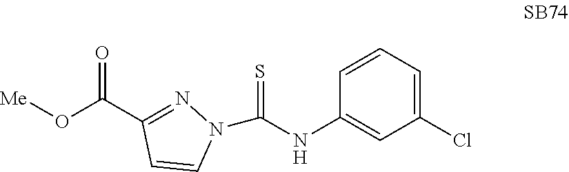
[Me]OC(C1=NN(C(NC2=CC(Cl)=CC=C2)=S)C=C1)=O
